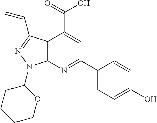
C1(C2=NC3=C(C(C(=O)O)=C2)C(C=C)=NN3C2CCCCO2)=CC=C(O)C=C1
